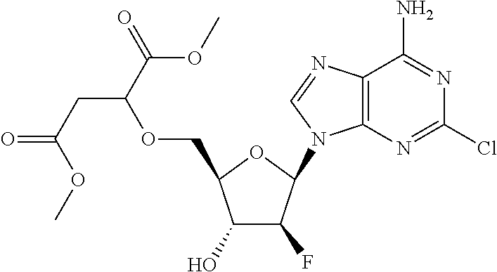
C12=C(N=CN1C1C(F)C(O)C(COC(CC(=O)OC)C(=O)OC)O1)C(N)=NC(Cl)=N2
